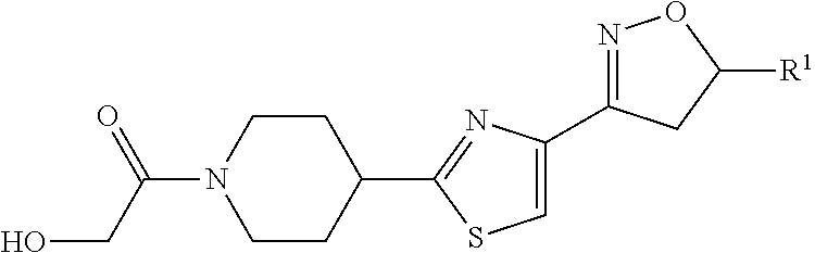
N1=C(C2=CSC(C3CCN(C(=O)CO)CC3)=N2)CC([R1])O1
